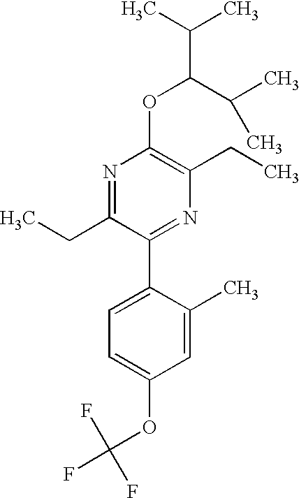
C1(OC(C(C)C)C(C)C)=C(CC)N=C(C2=CC=C(OC(F)(F)F)C=C2C)C(CC)=N1
